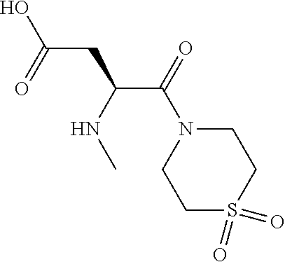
C1S(=O)(=O)CCN(C(C(CC(O)=O)NC)=O)C1
